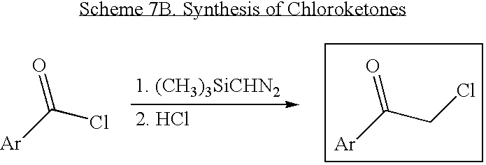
[Ar]C(=O)CCl.[Ar]C(=O)Cl
